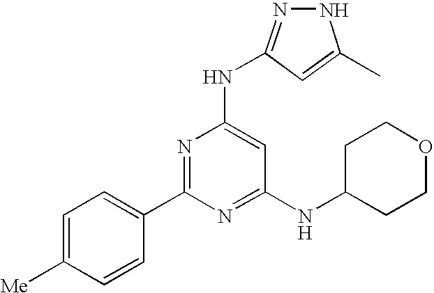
C1=C([Me])C=CC(C2=NC(NC3=NNC(C)=C3)=CC(NC3CCOCC3)=N2)=C1.[H]
